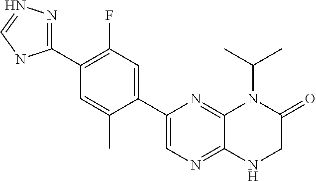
C1(C2=C(F)C=C(C3=CN=C4C(=N3)N(C(C)C)C(=O)CN4)C(C)=C2)=NN=CN1
